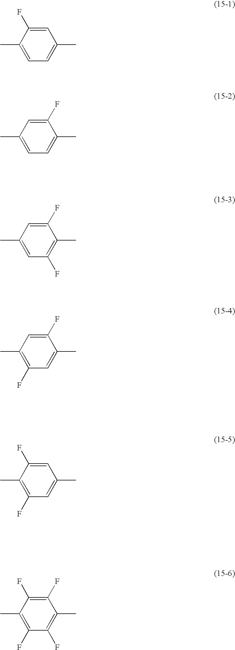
C1=C(F)C(C)=CC=C1C.C1=C(F)C(C)=CC=C1C.C1=C(F)C(C)=C(F)C=C1C.C1=C(F)C(C)=CC(F)=C1C.C1=C(F)C(C)=C(F)C=C1C.C1(F)=C(F)C(C)=C(F)C(F)=C1C
